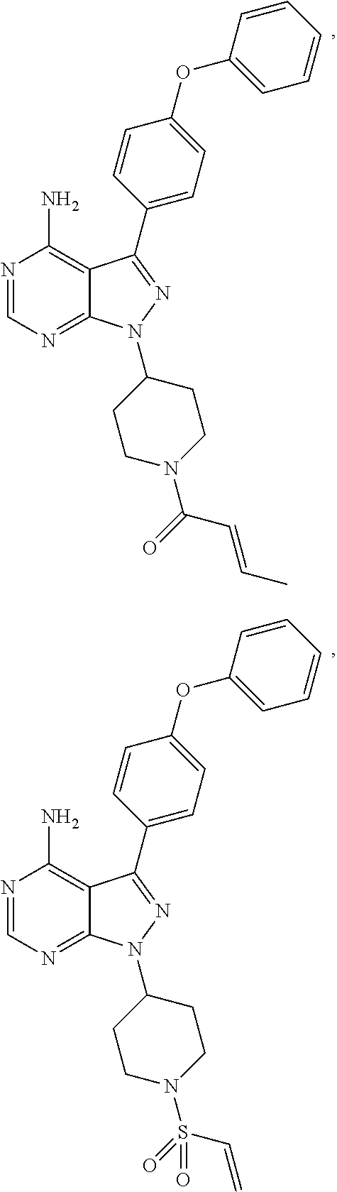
N1=CN=C2C(=C1N)C(C1=CC=C(OC3=CC=CC=C3)C=C1)=NN2C1CCN(C(=O)C=CC)CC1.N1=CN=C2C(=C1N)C(C1=CC=C(OC3=CC=CC=C3)C=C1)=NN2C1CCN(S(=O)(C=C)=O)CC1
